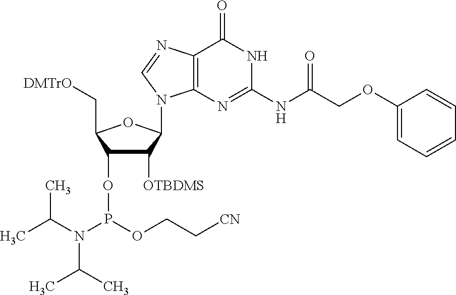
C1([OTBDMS])C(OP(OCC[CN])N(C(C)C)C(C)C)C(C[DMTrO])OC1N1C2=C(N=C1)C(=O)NC(NC(COC1=CC=CC=C1)=O)=N2
